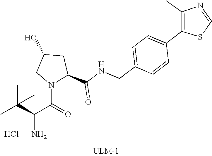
C1(CNC(=O)C2CC(O)CN2C(C(N)C(C)(C)C)=O)=CC=C(C2=C(C)N=CS2)C=C1.Cl
